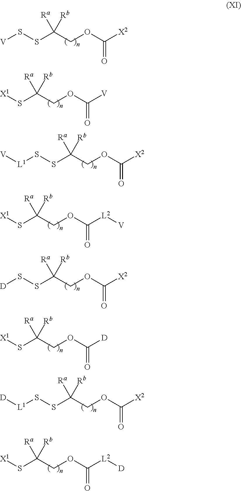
S(SC(COC([X2])=O)([Ra])[Rb])[V].[X1]SC(COC([V])=O)([Ra])[Rb].S(SC(COC([X2])=O)([Ra])[Rb])[L1][V].[X1]SC(COC([L2][V])=O)([Ra])[Rb].S(SC(COC([X2])=O)([Ra])[Rb])[D].[X1]SC(COC([D])=O)([Ra])[Rb].S(SC(COC([X2])=O)([Ra])[Rb])[L1][D].[X1]SC(COC([L2][D])=O)([Ra])[Rb]
